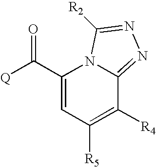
[Q]C(C1=CC([R5])=C([R4])C2=NN=C([R2])N12)=O
